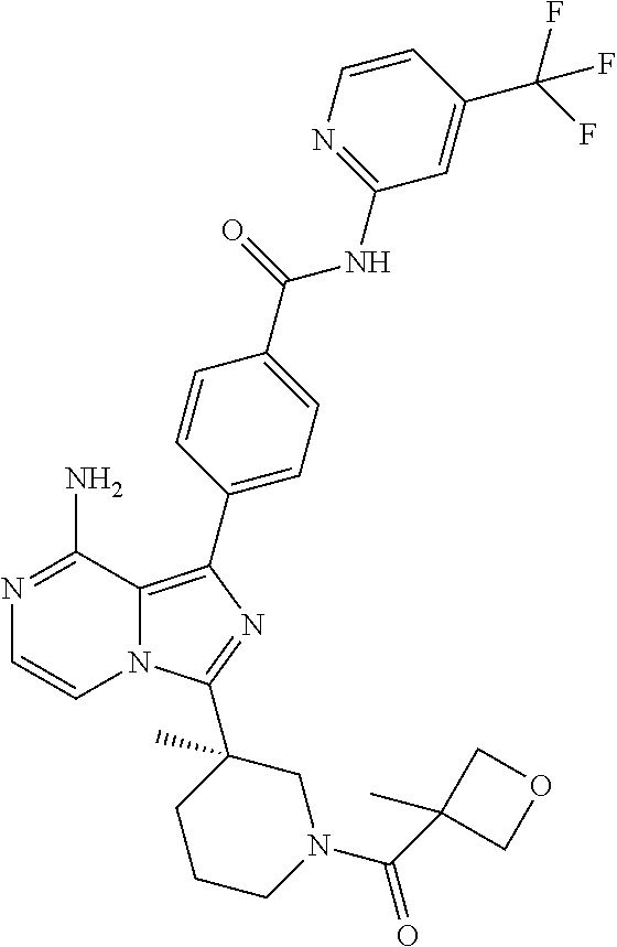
N12C(=C(C3=CC=C(C(=O)NC4=NC=CC(C(F)(F)F)=C4)C=C3)N=C1C1(C)CCCN(C(C3(C)COC3)=O)C1)C(N)=NC=C2
